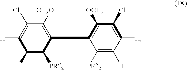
C1([H])=C([PR2])C(C2=C([OCH3])C(Cl)=C([H])C([H])=C2[PR2])=C([CH3O])C(Cl)=C1[H]
